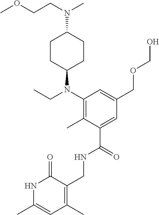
C1(COCO)=CC(N(CC)C2CCC(N(CCOC)C)CC2)=C(C)C(C(NCC2=C(C)C=C(C)NC2=O)=O)=C1
